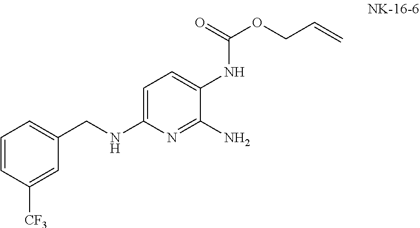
C1=C(CNC2=CC=C(NC(=O)OCC=C)C(N)=N2)C=C([CF3])C=C1
